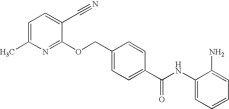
C1=C(C)N=C(OCC2=CC=C(C(NC3=CC=CC=C3N)=O)C=C2)C(C#N)=C1
